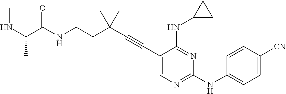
N(CCC(C#CC1=CN=C(NC2=CC=C([CN])C=C2)N=C1NC1CC1)(C)C)C(=O)C(NC)C
